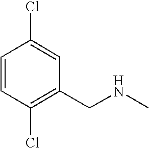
C1=CC(Cl)=C(CNC)C=C1Cl
